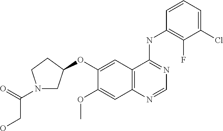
C12=C(N=CN=C1NC1=C(F)C(Cl)=CC=C1)C=C(OC)C(OC1CN(C(=O)CO)CC1)=C2
